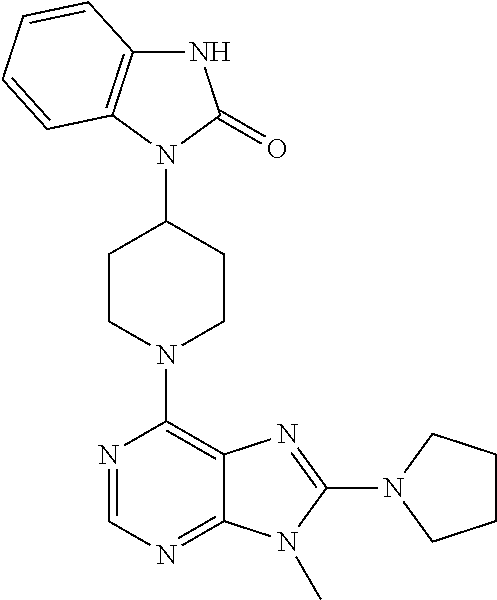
N1C2=C(N(C3CCN(C4=C5C(=NC=N4)N(C)C(N4CCCC4)=N5)CC3)C1=O)C=CC=C2
